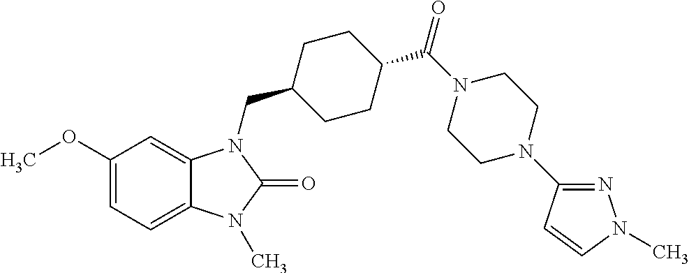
C1(OC)=CC=C2C(=C1)N(CC1CCC(C(N3CCN(C4=NN(C)C=C4)CC3)=O)CC1)C(=O)N2C
